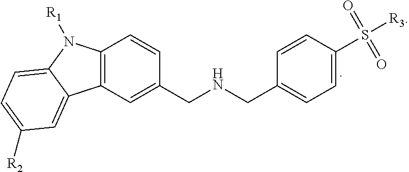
C12=C(C=C(CNCC3=CC=C(S([R3])(=O)=O)C=C3)C=C1)C1=CC([R2])=CC=C1N2[R1]
